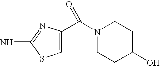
C1=C(C(N2CCC(O)CC2)=O)N=C(N)S1
